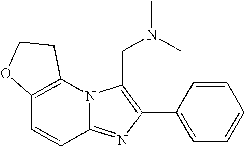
C1=CC(C2=C(CN(C)C)N3C(=N2)C=CC2=C3CCO2)=CC=C1
